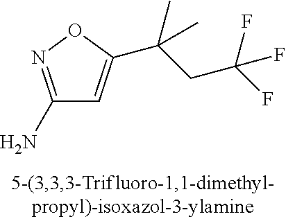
C1(N)=NOC(C(C)(CC(F)(F)F)C)=C1
